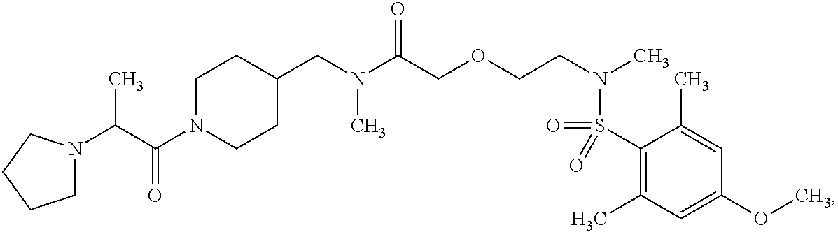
C1(CN(C(COCCN(C)S(=O)(C2=C(C)C=C(OC)C=C2C)=O)=O)C)CCN(C(C(C)N2CCCC2)=O)CC1
